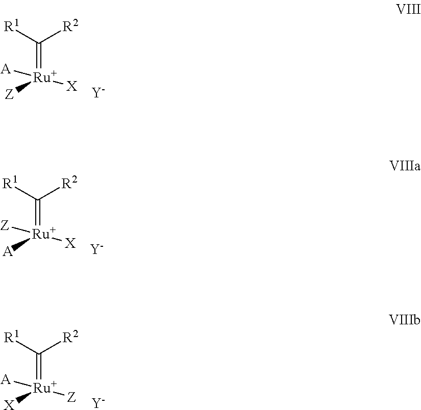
C(=[Ru]([Z])([A])[X])([R1])[R2].[Y].C(=[Ru]([A])([Z])[X])([R1])[R2].[Y].C(=[Ru]([X])([A])[Z])([R1])[R2].[Y]
